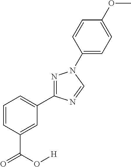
C1=CC=C(C2=NN(C3=CC=C(OC)C=C3)C=N2)C=C1C(=O)O[H]
